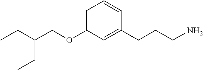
C(OC1=CC=CC(CCCN)=C1)C(CC)CC
